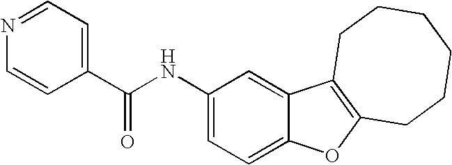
C1(NC(C2=CC=NC=C2)=O)=CC=C2C(=C1)C1=C(O2)CCCCCC1
